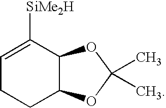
C1=C([SiMe2H])C2C(CC1)OC(C)(C)O2
